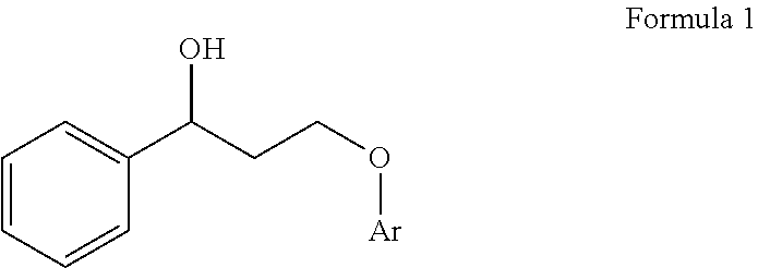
C1=CC=CC(C(CCO[Ar])O)=C1
